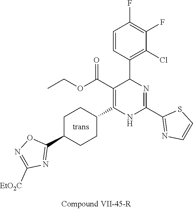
C1(F)=C(F)C=CC(C2N=C(C3=NC=CS3)NC(C3CCC(C4=NC([EtO2C])=NO4)CC3)=C2C(OCC)=O)=C1Cl
